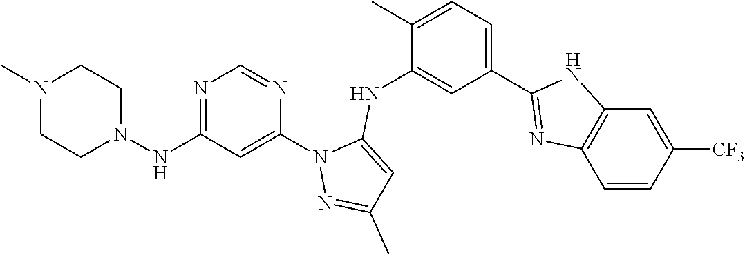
N1(C)CCN(NC2=NC=NC(N3N=C(C)C=C3NC3=CC(C4=NC5=C(N4)C=C([CF3])C=C5)=CC=C3C)=C2)CC1
